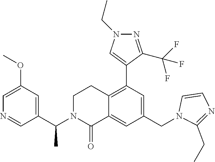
C1=C(OC)C=C(C(N2CCC3=C(C4=CN(CC)N=C4C(F)(F)F)C=C(CN4C=CN=C4CC)C=C3C2=O)C)C=N1
